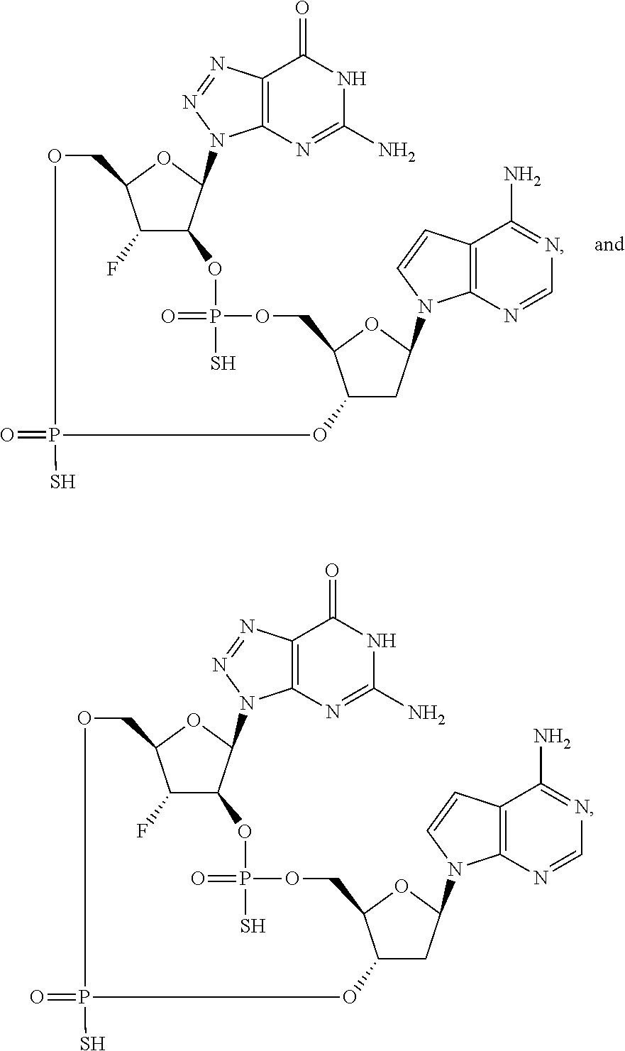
C12=C(N=C(N)NC1=O)N(C1C3C(F)C(O1)COP(S)(=O)OC1CC(N4C5=C(C(N)=NC=N5)C=C4)OC1COP(S)(=O)O3)N=N2.C12=C(N=C(N)NC1=O)N(C1C3C(F)C(O1)COP(S)(=O)OC1CC(N4C5=C(C(N)=NC=N5)C=C4)OC1COP(S)(=O)O3)N=N2
